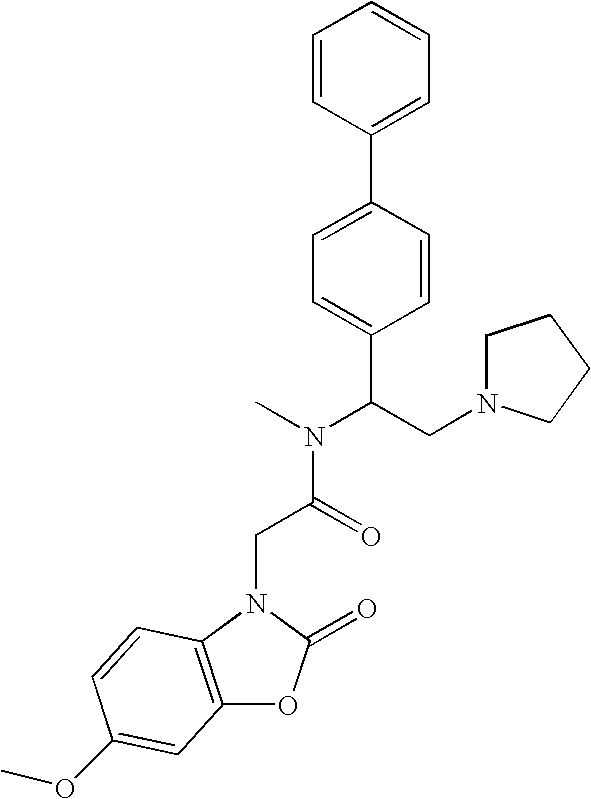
C12=C(N(CC(=O)N(C)C(CN3CCCC3)C3=CC=C(C4=CC=CC=C4)C=C3)C(=O)O1)C=CC(OC)=C2
